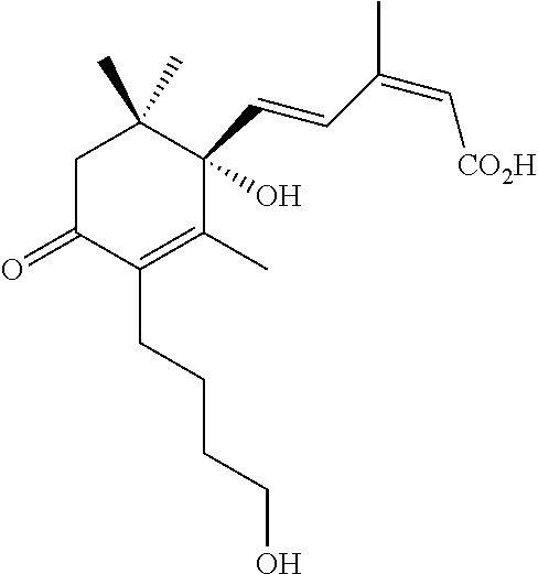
C1C(=O)C(CCCCO)=C(C)C(C=CC(=C[CO2H])C)(O)C1(C)C
